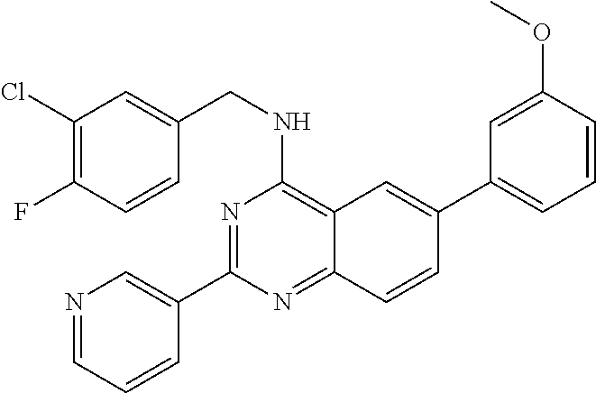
N1=C(C2=CN=CC=C2)N=C2C(=C1NCC1=CC(Cl)=C(F)C=C1)C=C(C1=CC=CC(OC)=C1)C=C2
